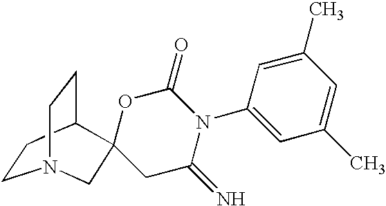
C1CC2CCN1CC21CC(=N)N(C2=CC(C)=CC(C)=C2)C(=O)O1
